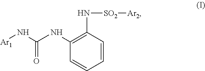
C1(NC(N[Ar1])=O)=C(N[SO2][Ar2])C=CC=C1
